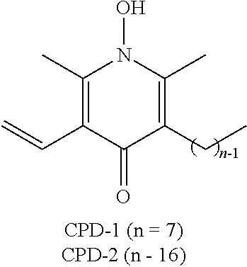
C1(C)=C(C=C)C(=O)C(CC)=C(C)N1O
